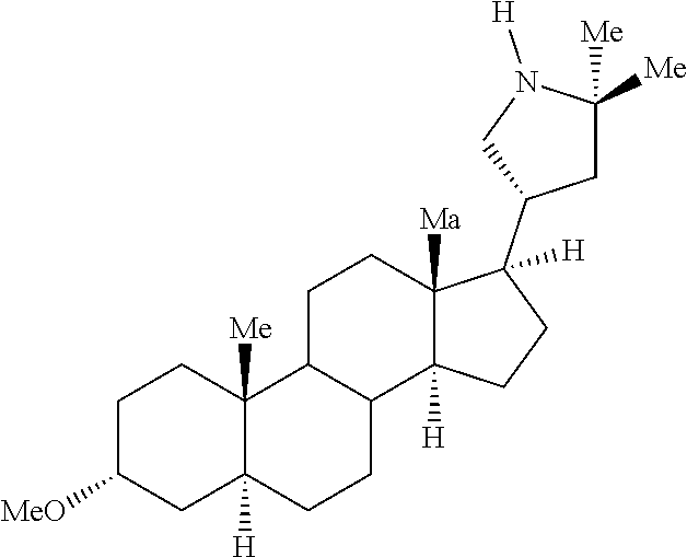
C1C([MeO])CC2([H])C([Me])(C1)C1C(CC2)C2([H])C([Ma])(CC1)C(C1CC([Me])([Me])N([H])C1)([H])CC2
